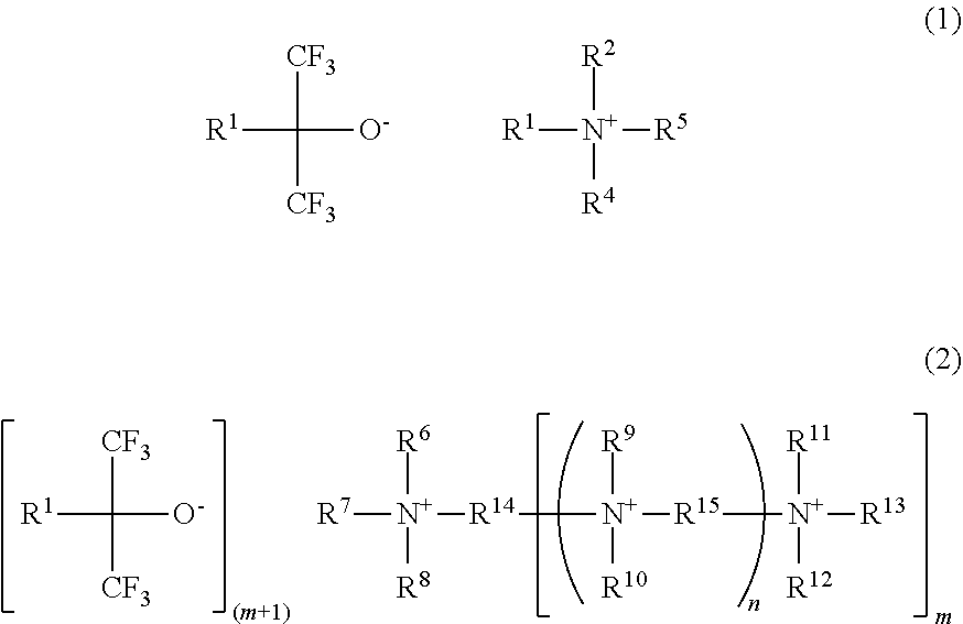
[CF3]C([CF3])([O-])[R1].[R2][N+]([R4])([R5])[R1].[CF3]C([CF3])([O-])[R1].[R6][N+]([R8])([R14][N+]([R15][N+]([R13])([R11])[R12])([R9])[R10])[R7]
